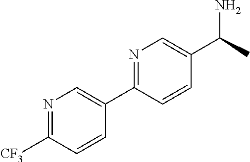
N1=C([CF3])C=CC(C2=NC=C(C(N)C)C=C2)=C1
